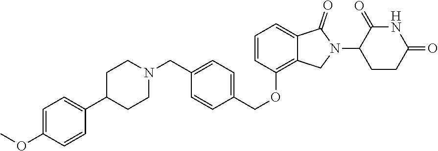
C1=C(OC)C=CC(C2CCN(CC3=CC=C(COC4=C5C(=CC=C4)C(=O)N(C4C(=O)NC(=O)CC4)C5)C=C3)CC2)=C1
